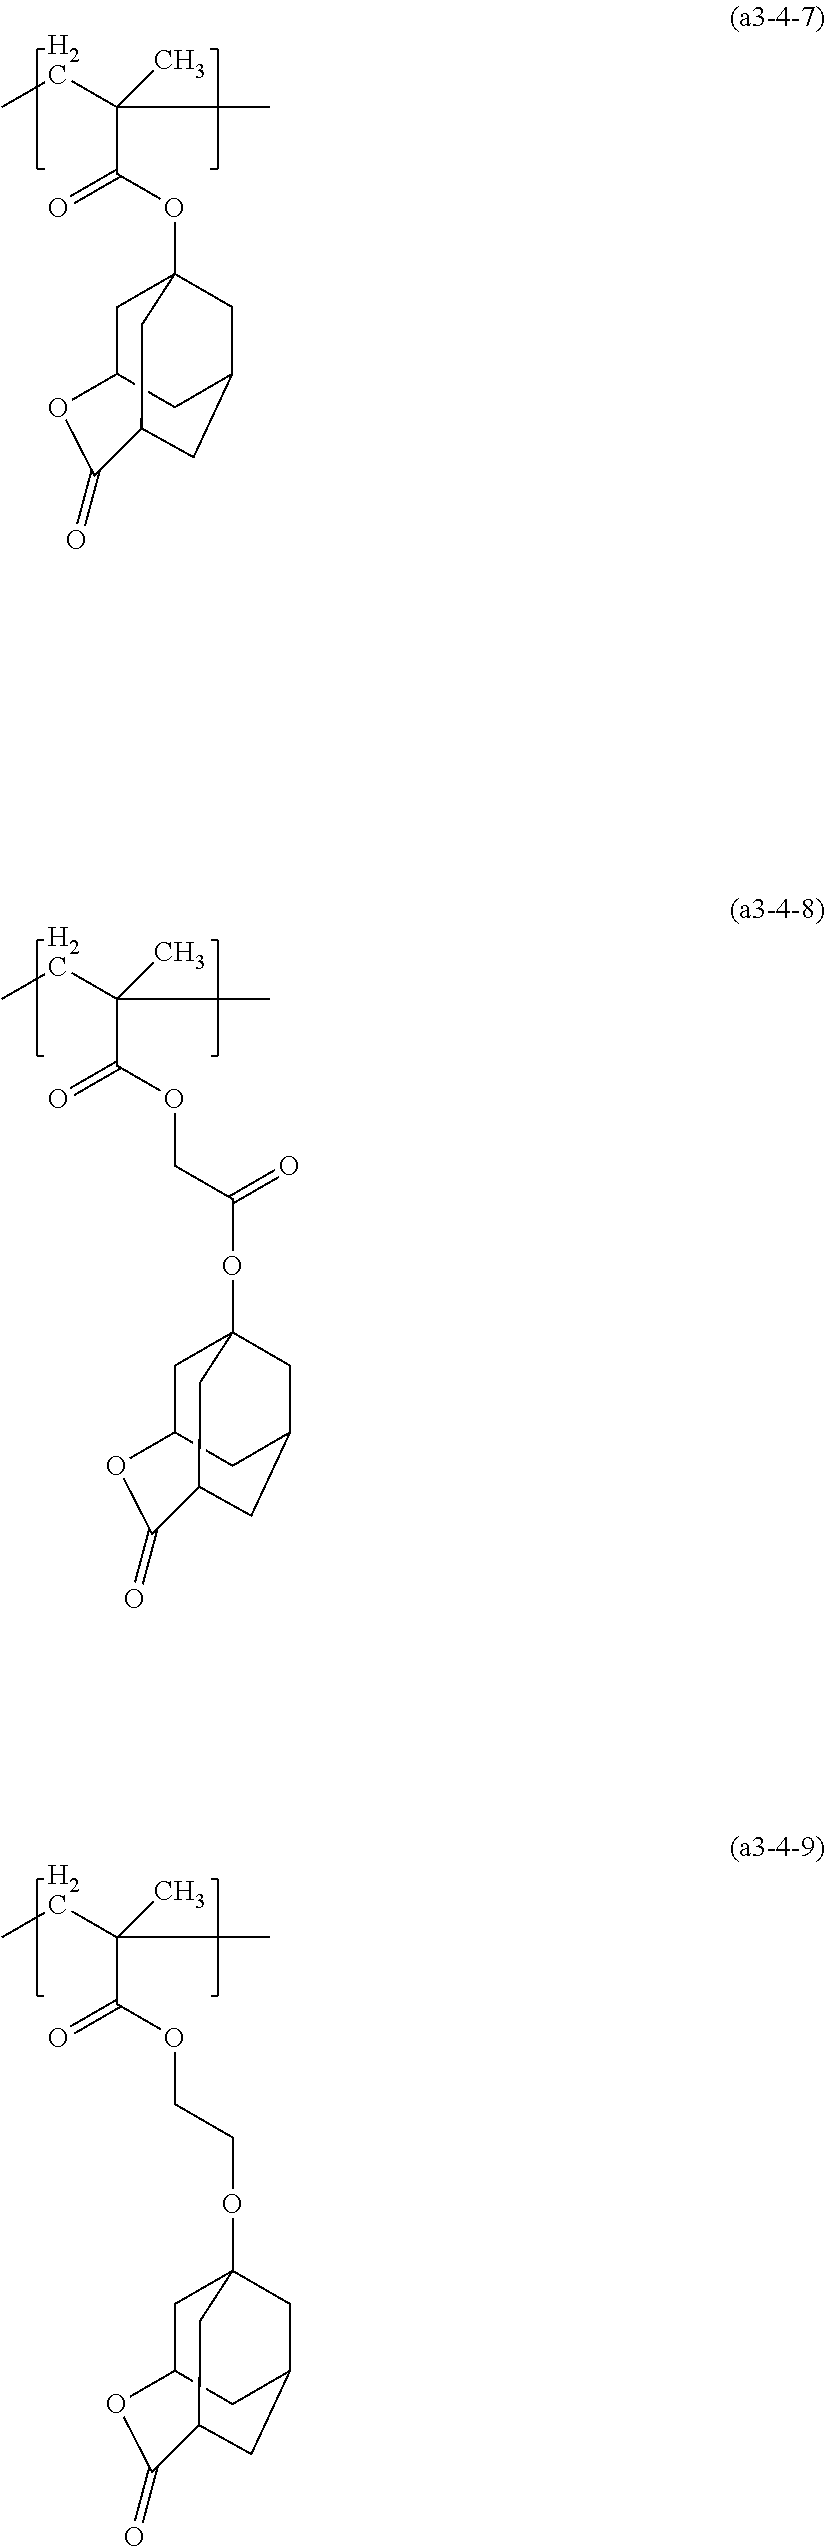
CCC(C)(C)C(OC12CC3CC(C1)C(=O)OC(C3)C2)=O.CCC(C)(C)C(OCC(OC12CC3CC(C1)C(=O)OC(C3)C2)=O)=O.CCC(C)(C)C(OCCOC12CC3CC(C1)C(=O)OC(C3)C2)=O
